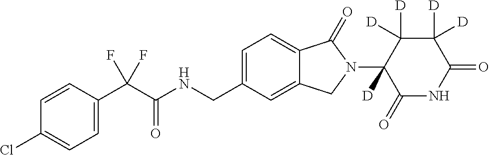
C1=CC(C(C(NCC2=CC=C3C(=C2)CN(C2([D])C(=O)NC(=O)C([D])([D])C2([D])[D])C3=O)=O)(F)F)=CC=C1Cl
